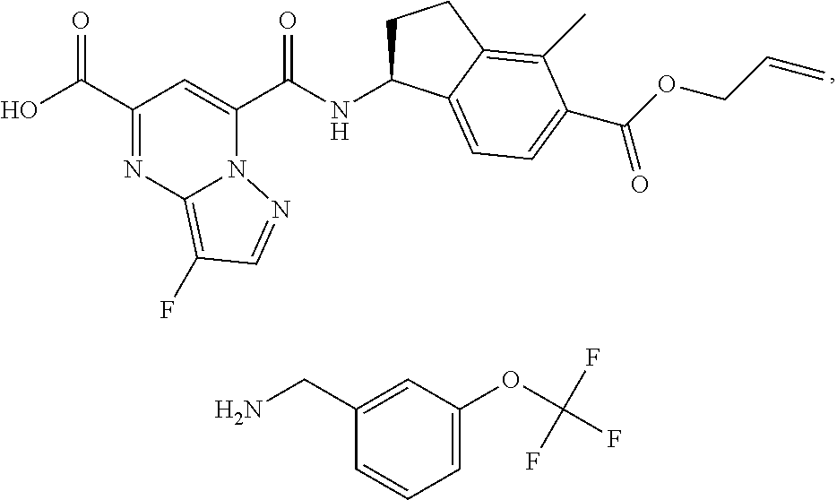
C1(C(O)=O)=NC2=C(F)C=NN2C(C(NC2CCC3=C(C)C(C(OCC=C)=O)=CC=C23)=O)=C1.C1(CN)=CC(OC(F)(F)F)=CC=C1
